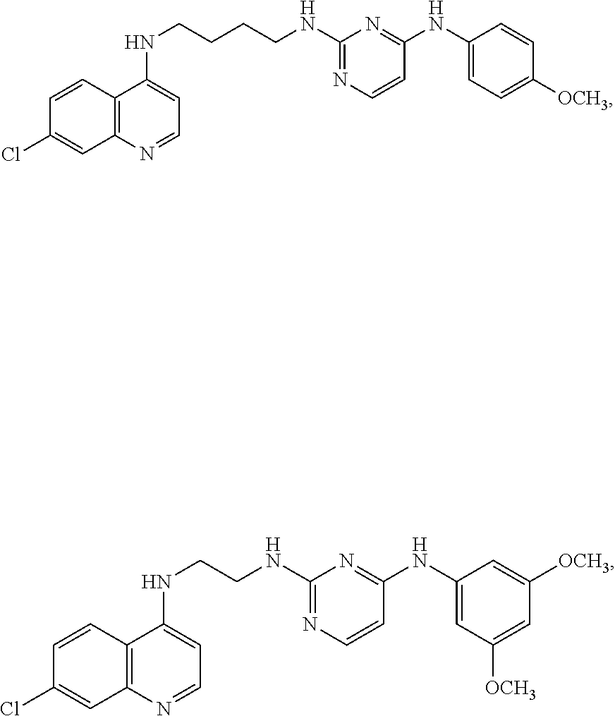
C12=C(N=CC=C1NCCNC1=NC=CC(NC3=CC([OCH3])=CC([OCH3])=C3)=N1)C=C(Cl)C=C2.C12=C(N=CC=C1NCCCCNC1=NC=CC(NC3=CC=C([OCH3])C=C3)=N1)C=C(Cl)C=C2
